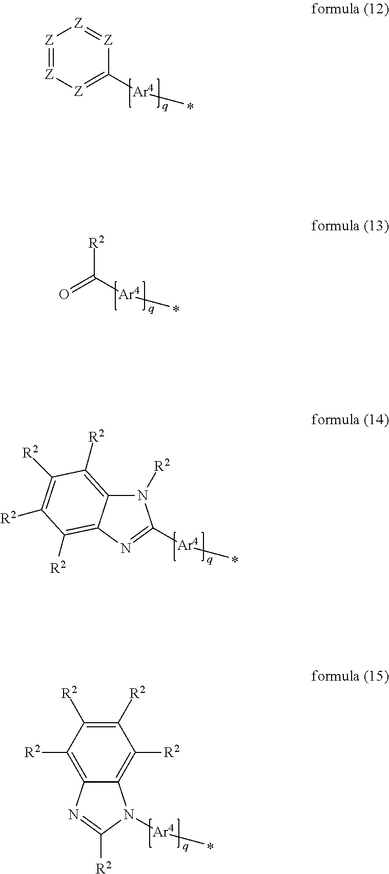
[Z]1=[Z][Z]=C([Ar4]C)[Z]=[Z]1.O=C([R2])[Ar4]C.[Ar4](C)C1=NC2=C([R2])C([R2])=C([R2])C([R2])=C2N1[R2].[Ar4](C)N1C2=C([R2])C([R2])=C([R2])C([R2])=C2N=C1[R2]
